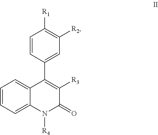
C1=CC(C2=C([R3])C(=O)N([R4])C3=CC=CC=C23)=CC([R2])=C1[R1]
